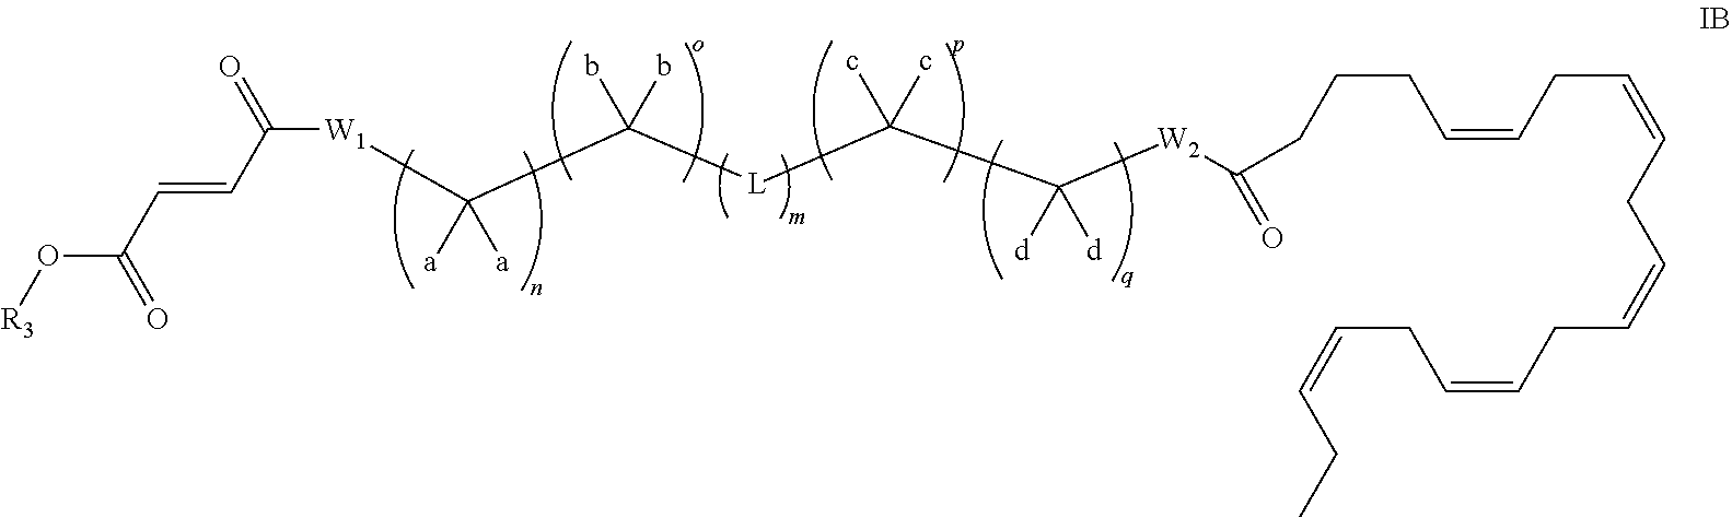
[R3]OC(C=CC([W1]C(C([L]C(C([W2]C(CCCC=CCC=CCC=CCC=CCC=CCC)=O)([d])[d])(c)c)(b)b)([a])[a])=O)=O
